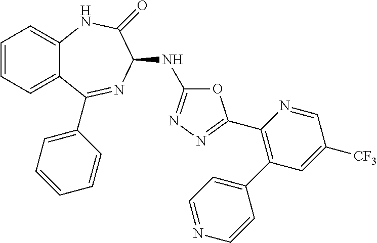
C1=CC=C2C(=C1)NC(=O)C(NC1=NN=C(C3=C(C4=CC=NC=C4)C=C([CF3])C=N3)O1)N=C2C1=CC=CC=C1
